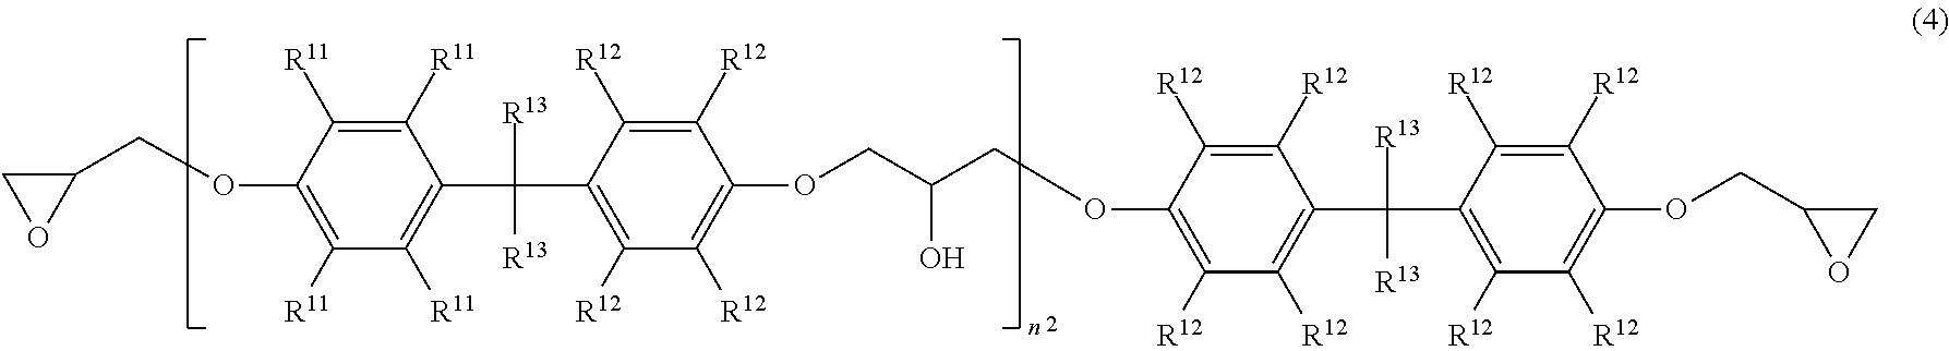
C1(COC2=C([R11])C([R11])=C(C([R13])([R13])C3=C([R12])C([R12])=C(OCC(O)COC4=C([R12])C([R12])=C(C([R13])([R13])C5=C([R12])C([R12])=C(OCC6OC6)C([R12])=C5[R12])C([R12])=C4[R12])C([R12])=C3[R12])C([R11])=C2[R11])CO1
